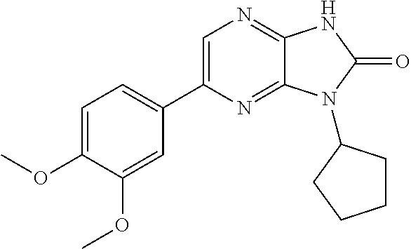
C1=C(OC)C(OC)=CC(C2=CN=C3C(=N2)N(C2CCCC2)C(=O)N3)=C1
